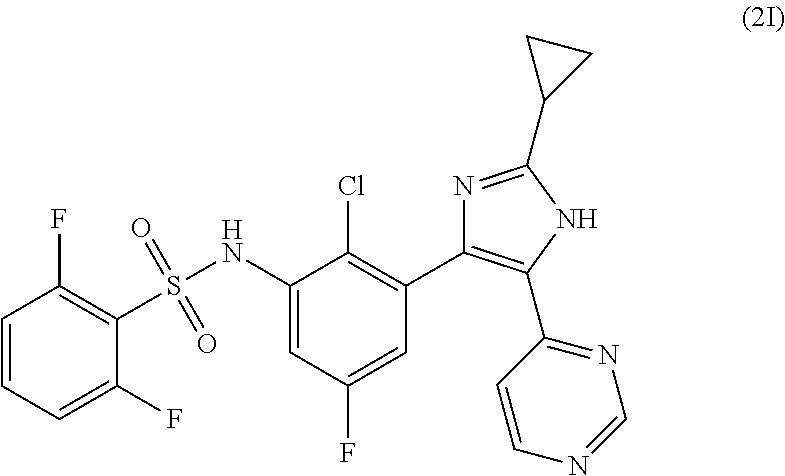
C1=CC=C(F)C(S(NC2=CC(F)=CC(C3=C(C4=NC=NC=C4)NC(C4CC4)=N3)=C2Cl)(=O)=O)=C1F
